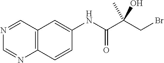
C1=C(NC(C(CBr)(C)O)=O)C=CC2=C1C=NC=N2
